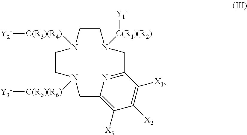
C1CN([C(R1)(R2)][Y1-])CC2=NC(=C([X3])C([X2])=C2[X1])CN([C(R5)(R6)][Y3-])CCN1[C(R3)(R4)][Y2-]
